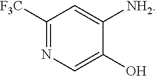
C1([F3C])=NC=C(O)C([NH2])=C1
